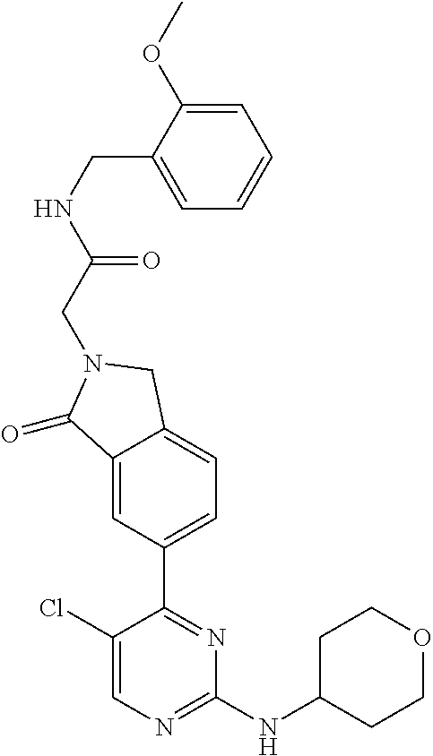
C1CC(NC2=NC=C(Cl)C(C3=CC=C4C(=C3)C(=O)N(CC(=O)NCC3=CC=CC=C3OC)C4)=N2)CCO1
